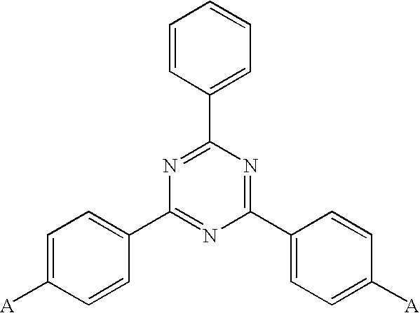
C1(C2=CC=C([A])C=C2)=NC(C2=CC=CC=C2)=NC(C2=CC=C([A])C=C2)=N1
